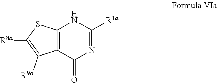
C12=C(C(=O)N=C([R1a])N1)C([R9a])=C([R8a])S2
